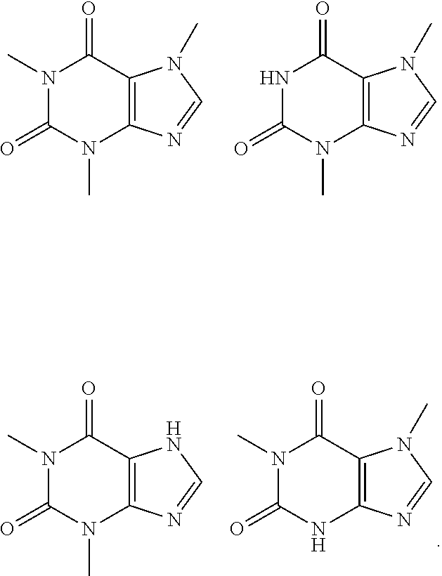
N1(C)C(=O)N(C)C2=C(C1=O)N(C)C=N2.N1C(=O)N(C)C2=C(C1=O)N(C)C=N2.N1(C)C(=O)NC2=C(C1=O)N(C)C=N2.N1(C)C(=O)N(C)C2=C(C1=O)NC=N2
